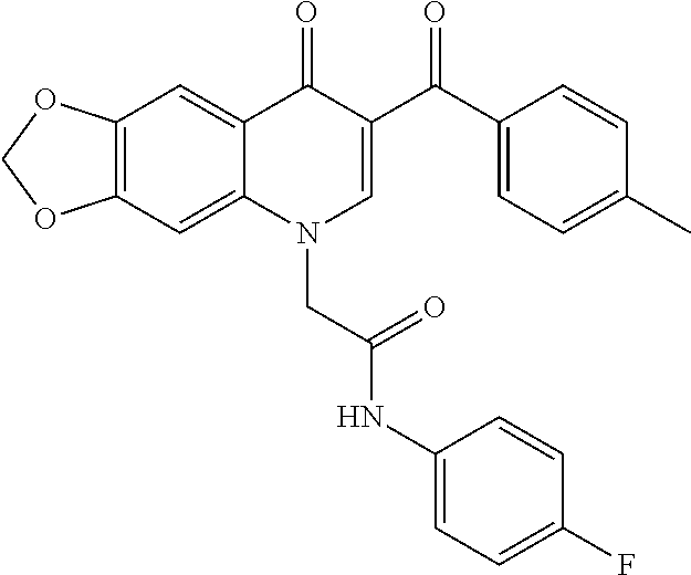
C12=C(C=C3C(=C1)C(=O)C(C(C1=CC=C(C)C=C1)=O)=CN3CC(NC1=CC=C(F)C=C1)=O)OCO2
